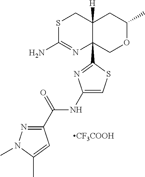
S1C(N)=NC2(C3=NC(NC(C4=NN(C)C(C)=C4)=O)=CS3)C([H])(C1)CC(C)OC2.[CF3COOH]
